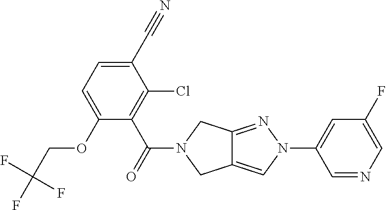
C1(C#N)=CC=C(OCC(F)(F)F)C(C(=O)N2CC3=CN(C4=CC(F)=CN=C4)N=C3C2)=C1Cl
